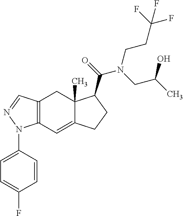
C12=C(C=C3C(C)(C1)C(C(=O)N(CC(C)O)CCC(F)(F)F)CC3)N(C1=CC=C(F)C=C1)N=C2
